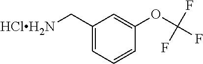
C1(C[HClH2N])=CC=CC(OC(F)(F)F)=C1
